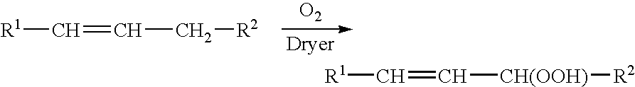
[R1]C=CC[R2].[O2].[R1]C=C[CH(OOH)][R2]
